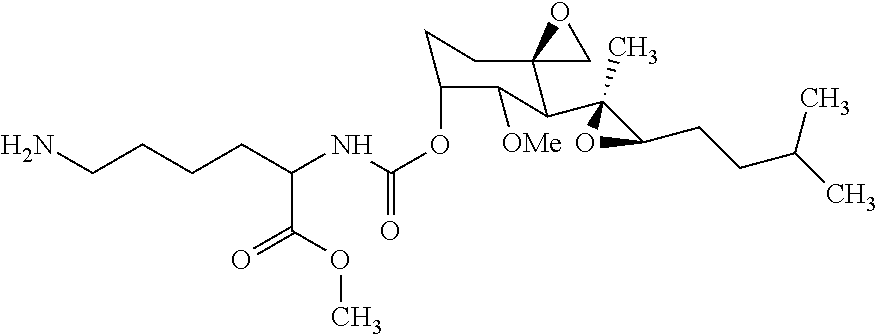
O(C1CCC2(C(C3(C)C(CCC(C)C)O3)C1[OMe])CO2)C(NC(CCCCN)C(=O)OC)=O
